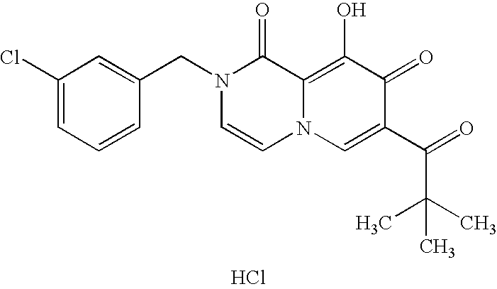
Cl.C1(Cl)=CC=CC(CN2C=CN3C(=C(O)C(=O)C(C(=O)C(C)(C)C)=C3)C2=O)=C1
